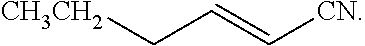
C(C=C[CN])[CH3CH2]
